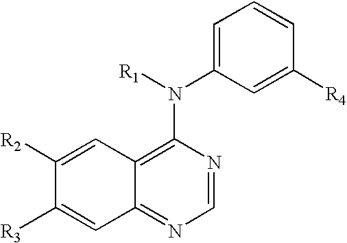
C1([R2])=CC2=C(N([R1])C3=CC=CC([R4])=C3)N=CN=C2C=C1[R3]
